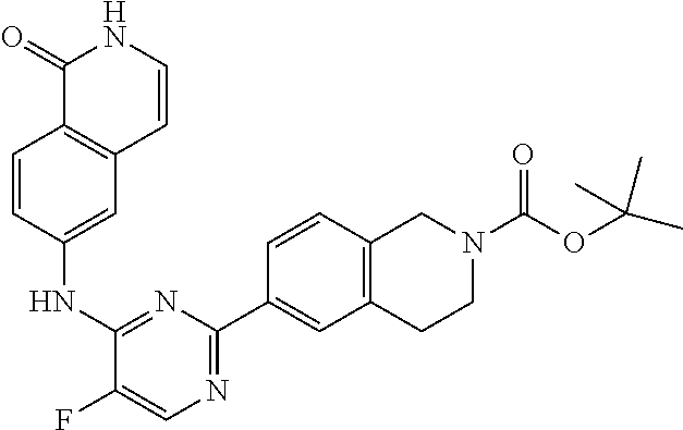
C1=CNC(=O)C2=C1C=C(NC1=NC(C3=CC4=C(C=C3)CN(C(OC(C)(C)C)=O)CC4)=NC=C1F)C=C2
